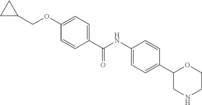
C(OC1=CC=C(C(NC2=CC=C(C3CNCCO3)C=C2)=O)C=C1)C1CC1
